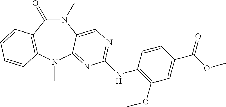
N1(C)C(=O)C2=C(N(C)C3=NC(NC4=C(OC)C=C(C(OC)=O)C=C4)=NC=C13)C=CC=C2
